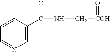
C1=NC=C(C(NC[COH]=O)=O)C=C1
